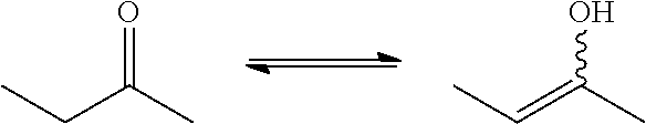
CCC(C)=O.CC=C(C)O
